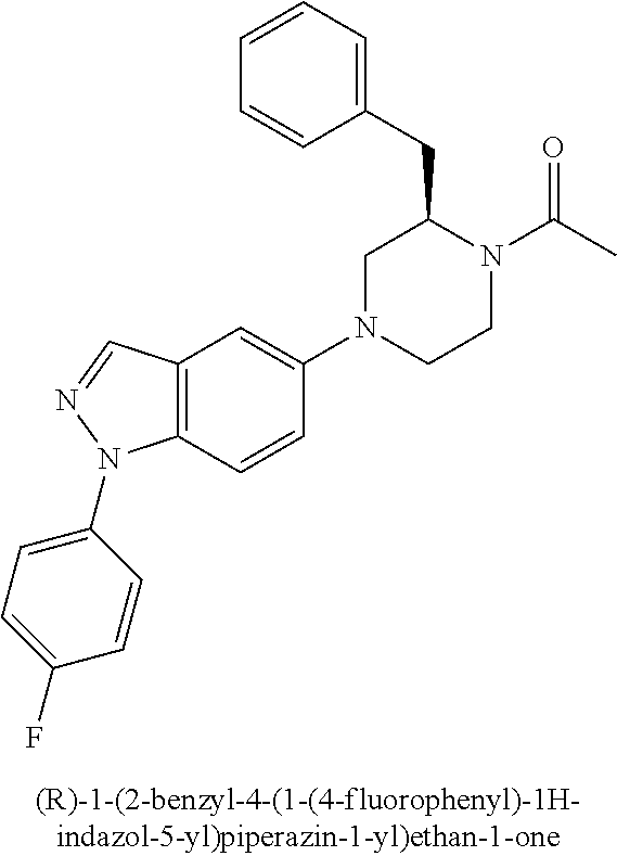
C1N(C2=CC3=C(C=C2)N(C2=CC=C(F)C=C2)N=C3)CCN(C(C)=O)C1CC1=CC=CC=C1
